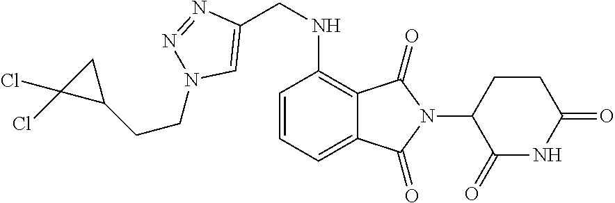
C12=CC=CC(NCC3=CN(CCC4CC4(Cl)Cl)N=N3)=C1C(=O)N(C1C(=O)NC(=O)CC1)C2=O
